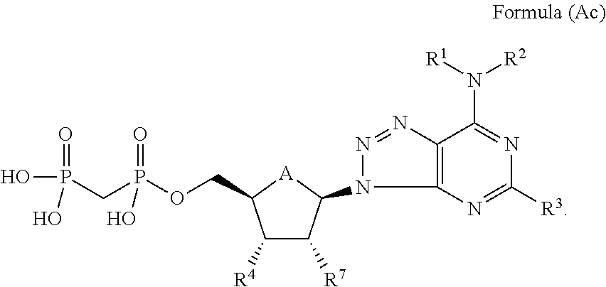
P(=O)(O)(O)CP(=O)(O)OCC1[A]C(N2N=NC3=C2N=C([R3])N=C3N([R1])[R2])C([R7])C1[R4]
